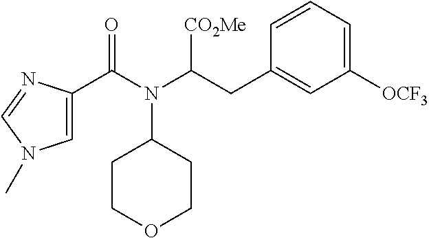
C1=C(C(N(C(CC2=CC([OCF3])=CC=C2)[CO2Me])C2CCOCC2)=O)N=CN1C
